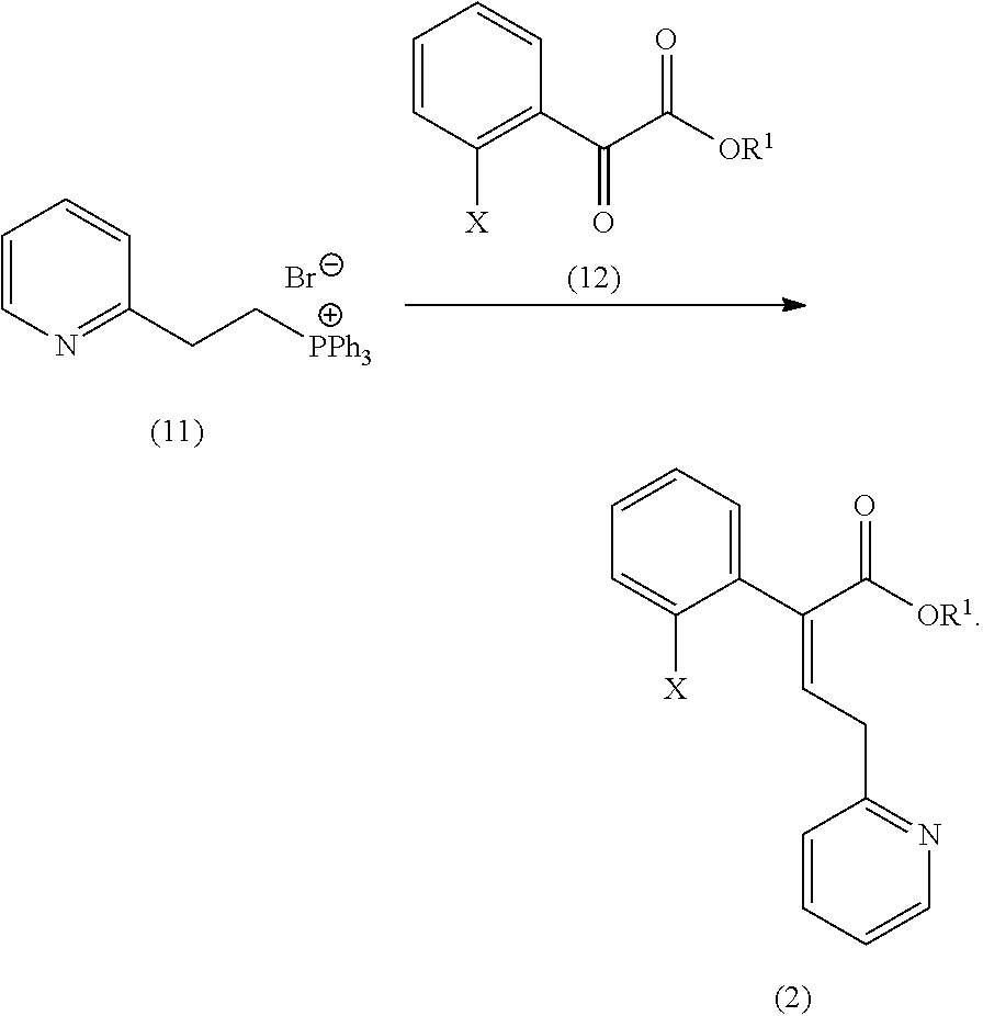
C1=CC=C(C(C([OR1])=O)=CCC2=NC=CC=C2)C([X])=C1.C1=CN=C(CC[PPh3])C=C1.[Br-].C1=CC([X])=C(C(C([OR1])=O)=O)C=C1
